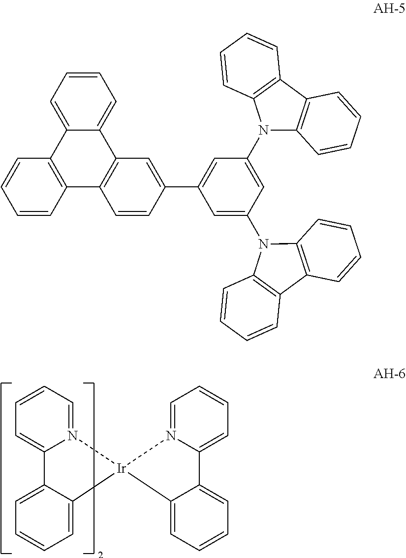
C1=CC=C2N(=C1)[Ir]1(C3=CC=CC=C23)N2=CC=CC=C2C2=CC=CC=C21.C12=C(C3=CC=CC=C3C3=C1C=CC(C1=CC(N4C5=C(C=CC=C5)C5=C4C=CC=C5)=CC(N4C5=C(C=CC=C5)C5=C4C=CC=C5)=C1)=C3)C=CC=C2
